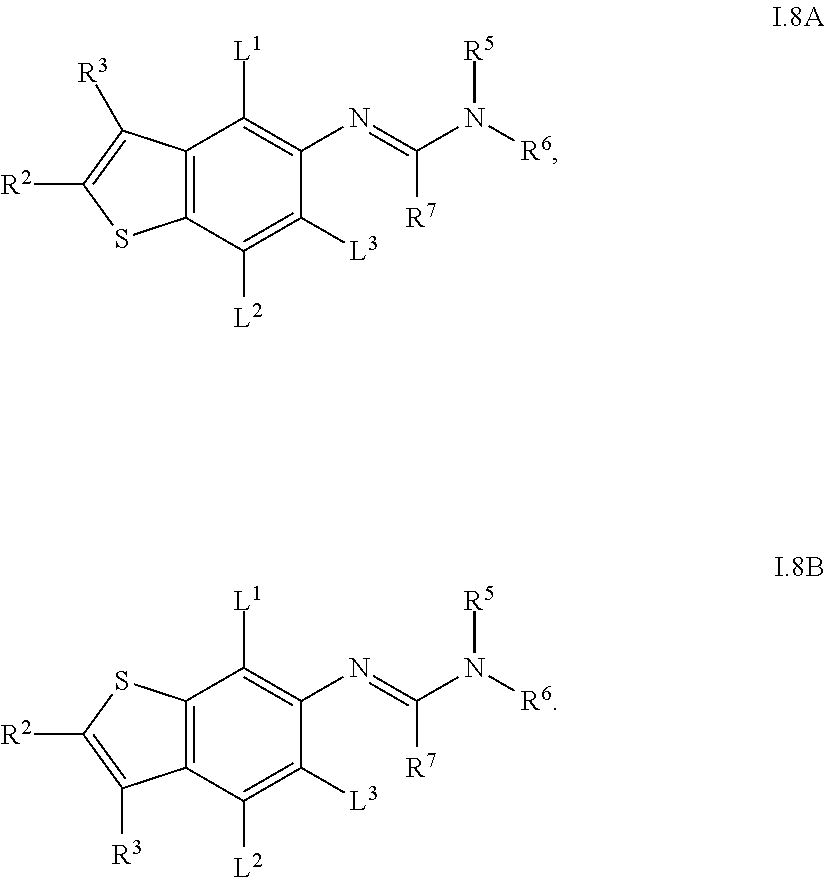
C12=C(C([L2])=C([L3])C(N=C(N([R6])[R5])[R7])=C1[L1])SC([R2])=C2[R3].C12=C(C([L2])=C([L3])C(N=C(N([R6])[R5])[R7])=C1[L1])C([R3])=C([R2])S2
